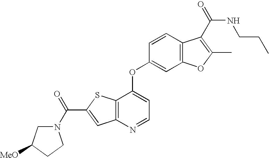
N1(C(=O)C2=CC3=C(S2)C(OC2=CC4=C(C=C2)C(C(=O)NCCC)=C(C)O4)=CC=N3)CC([MeO])CC1
